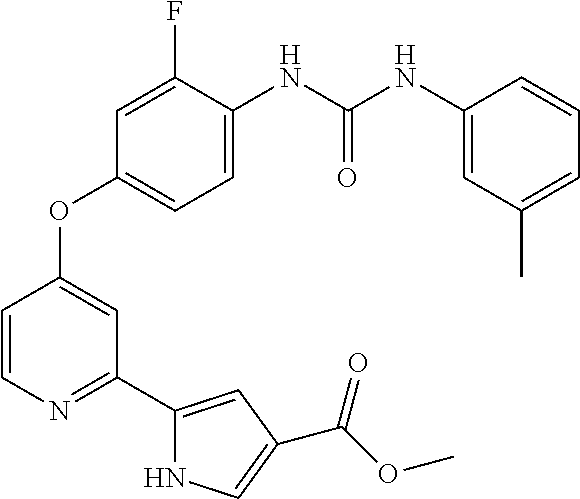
C1(OC2=CC(C3=CC(C(OC)=O)=CN3)=NC=C2)=CC=C(NC(NC2=CC(C)=CC=C2)=O)C(F)=C1
